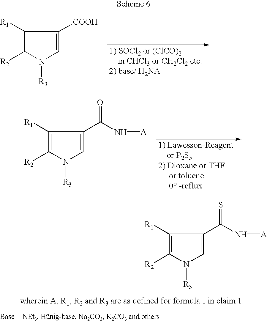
C1=C([COOH])C([R1])=C([R2])N1[R3].C1=C(C(N[A])=O)C([R1])=C([R2])N1[R3].C1=C(C(N[A])=S)C([R1])=C([R2])N1[R3]
